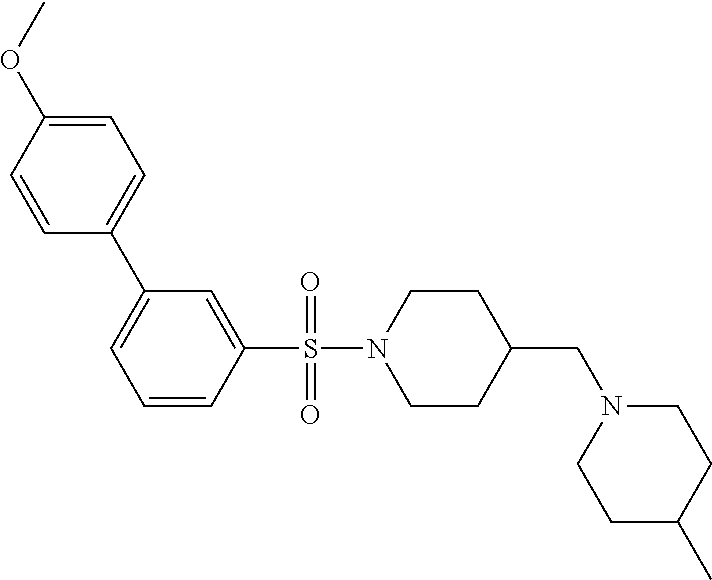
C1N(S(C2=CC(C3=CC=C(OC)C=C3)=CC=C2)(=O)=O)CCC(CN2CCC(C)CC2)C1
